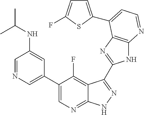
C1=NC=C(C2=CN=C3C(=C2F)C(C2=NC4=C(N2)N=CC=C4C2=CC=C(F)S2)=NN3)C=C1NC(C)C
